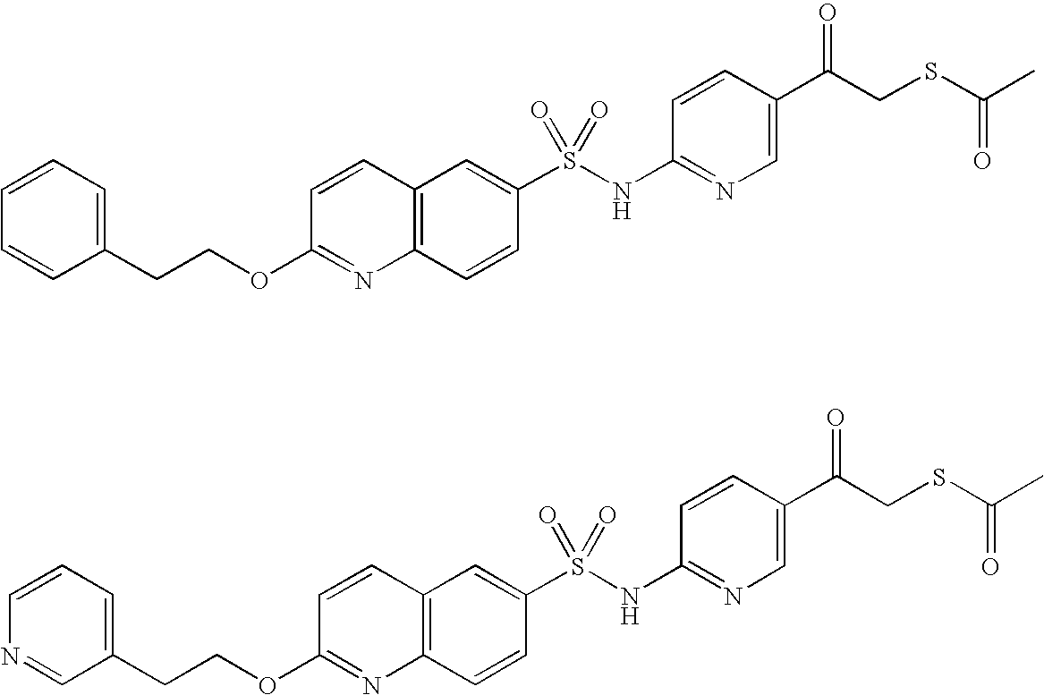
C1(OCCC2=CC=CC=C2)=NC2=C(C=C1)C=C(S(NC1=NC=C(C(CSC(C)=O)=O)C=C1)(=O)=O)C=C2.C1(OCCC2=CC=CN=C2)=NC2=C(C=C1)C=C(S(NC1=NC=C(C(CSC(C)=O)=O)C=C1)(=O)=O)C=C2
